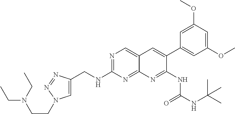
N1=C(NCC2=CN(CCN(CC)CC)N=N2)N=C2C(=C1)C=C(C1=CC(OC)=CC(OC)=C1)C(NC(NC(C)(C)C)=O)=N2
